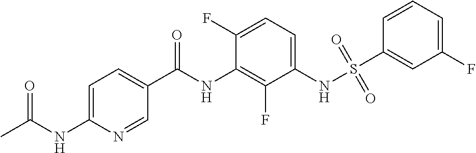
CC(NC1=CC=C(C(NC2=C(F)C(NS(C3=CC(F)=CC=C3)(=O)=O)=CC=C2F)=O)C=N1)=O
